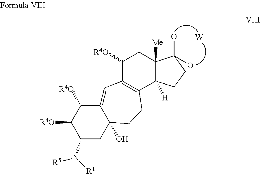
C1([R4O])C2=C(C3([H])C([Me])(C1)C(O)(O)CC3)CCC1(O)CC(N([R1])[R5])C([R4O])C([R4O])C1=C2.[W]
